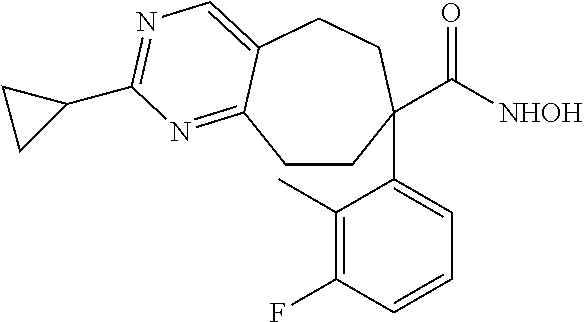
C1CC(C([NHOH])=O)(C2=CC=CC(F)=C2C)CCC2=CN=C(C3CC3)N=C12
